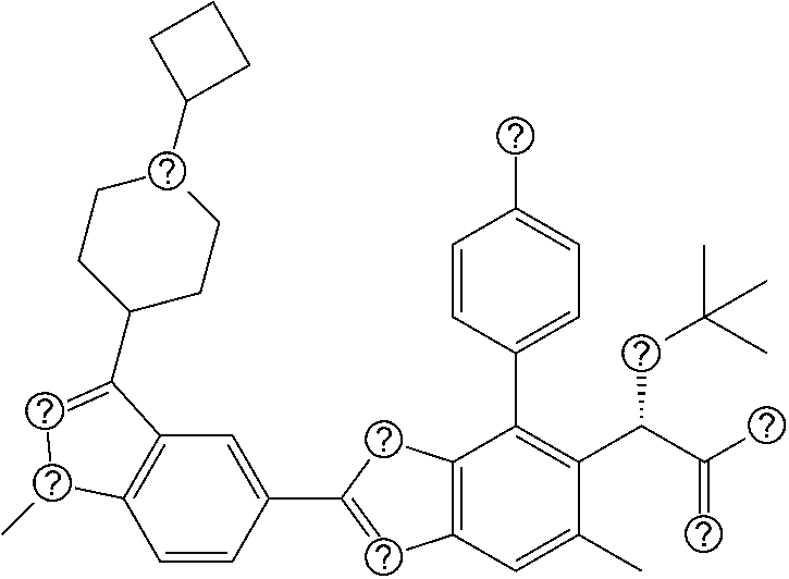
C1=CC(C2=CC3=C(C2)C(C2=CC=C(C)C=C2)=C(C(C(C)=C)CC(C)(C)C)C(C)=C3)=CC2=C1C(C)C=C2C1CCC(C2CCC2)CC1
